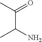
C(C(N)C)(=O)C
